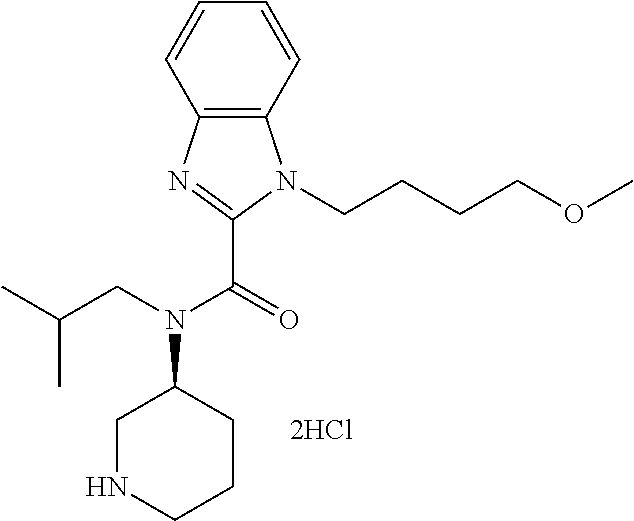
C12=C(C=CC=C1)N(CCCCOC)C(C(=O)N(CC(C)C)C1CNCCC1)=N2
